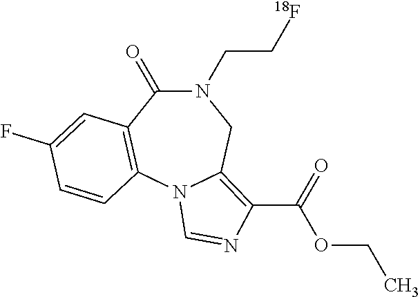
N1(CC[18F])C(=O)C2=C(N3C(=C(C(OCC)=O)N=C3)C1)C=CC(F)=C2
